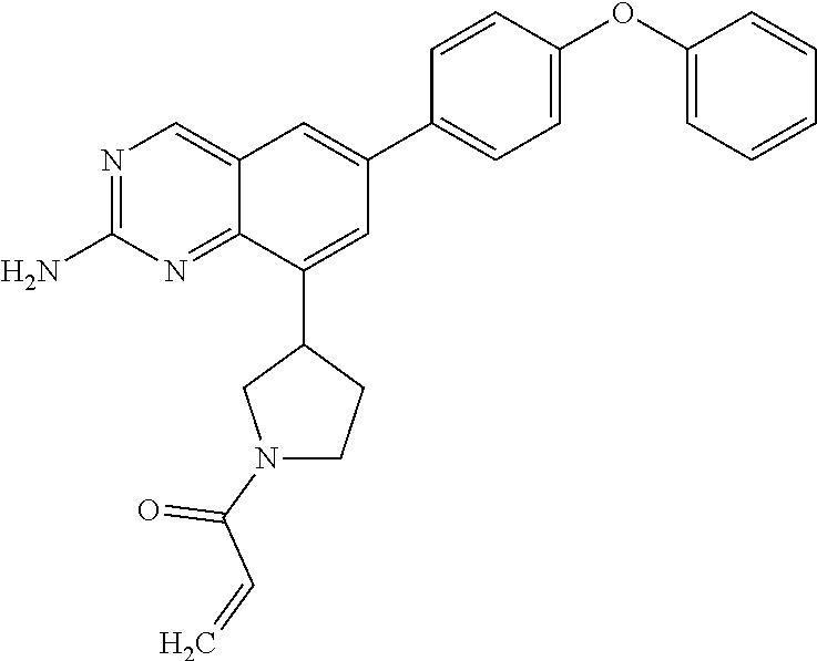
C1(C2=CC(C3=CC=C(OC4=CC=CC=C4)C=C3)=CC3=CN=C(N)N=C23)CN(C(C=C)=O)CC1
